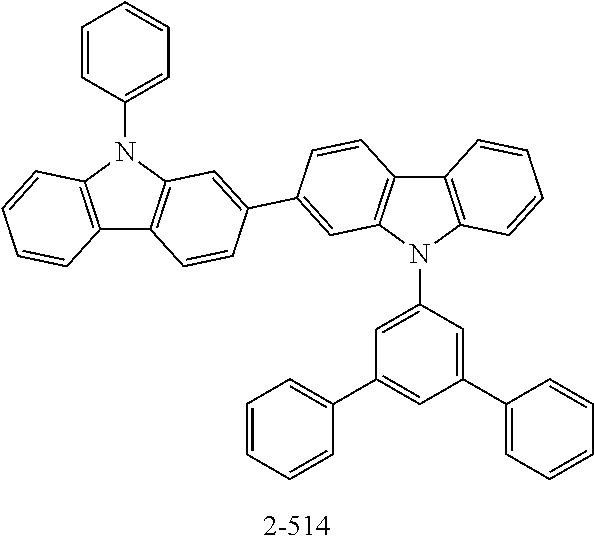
C12=C(N(C3=CC(C4=CC=CC=C4)=CC(C4=CC=CC=C4)=C3)C3=C1C=CC=C3)C=C(C1=CC3=C(C4=C(N3C3=CC=CC=C3)C=CC=C4)C=C1)C=C2
